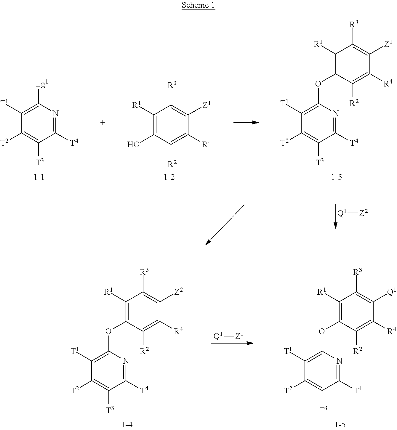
C1([R1])=C(OC2=C([T1])C([T2])=C([T3])C([T4])=N2)C([R2])=C([R4])C([Z2])=C1[R3].[Q1][Z1].C1([R1])=C(OC2=C([T1])C([T2])=C([T3])C([T4])=N2)C([R2])=C([R4])C([Q1])=C1[R3].C1([R1])=C(OC2=C([T1])C([T2])=C([T3])C([T4])=N2)C([R2])=C([R4])C([Z1])=C1[R3].[Lg1]C1=C([T1])C([T2])=C([T3])C([T4])=N1.C1([R1])=C(O)C([R2])=C([R4])C([Z1])=C1[R3].[Q1][Z2]
